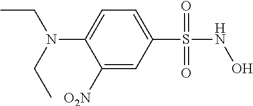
C1(S(NO)(=O)=O)=CC=C(N(CC)CC)C([O2N])=C1
